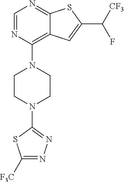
C1=NC(N2CCN(C3=NN=C([F3C])S3)CC2)=C2C(=N1)SC(C([CF3])F)=C2
